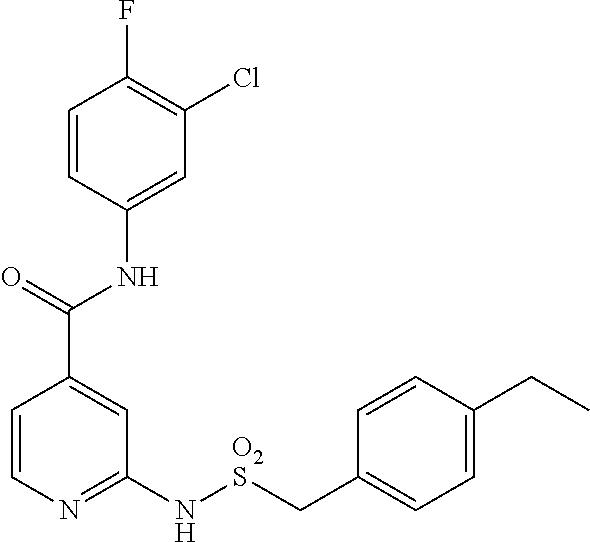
C1=CN=C(N[O2S]CC2=CC=C(CC)C=C2)C=C1C(=O)NC1=CC(Cl)=C(F)C=C1
